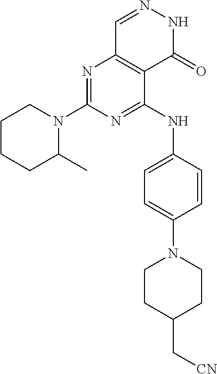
N1=C(N2CCCCC2C)N=C(NC2=CC=C(N3CCC(C[CN])CC3)C=C2)C2=C1C=NNC2=O
